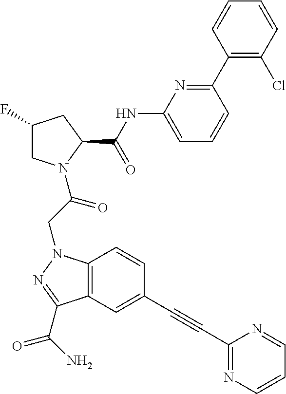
C1(NC(C2CC(F)CN2C(CN2C3=C(C(C(N)=O)=N2)C=C(C#CC2=NC=CC=N2)C=C3)=O)=O)=CC=CC(C2=C(Cl)C=CC=C2)=N1
